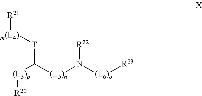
[R21][m(L4)][T]C([(L5)n]N([(L6)o][R23])[R22])[(L3)p][R20]
